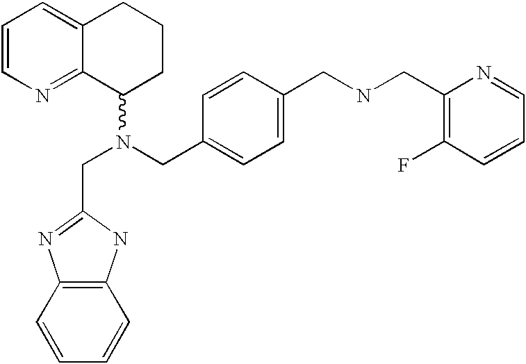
C1=CN=C2C(=C1)CCCC2N(CC1=CC=C(CNCC2=C(F)C=CC=N2)C=C1)CC1=NC2=C(N1)C=CC=C2
